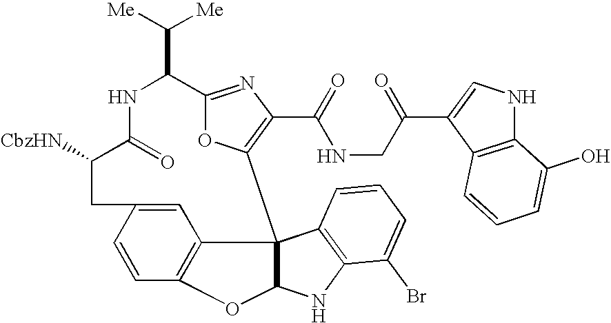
C1=C2C=CC3=C1C1(C4=C(C(=O)NCC(C5=CNC6=C5C=CC=C6O)=O)N=C(C(C([Me])[Me])NC(=O)C([CbzHN])C2)O4)C(NC2=C1C=CC=C2Br)O3
